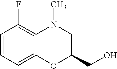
C1=CC=C2C(=C1F)N(C)CC(CO)O2
